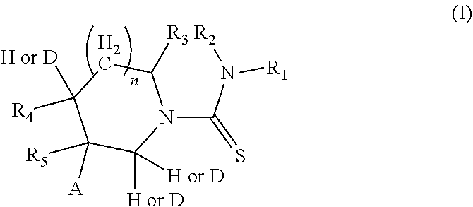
N1(C(N([R2])[R1])=S)C([R3])CC([H or D])([R4])C([R5])([A])C1([H or D])[H or D]
